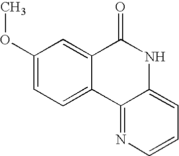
C1(OC)=CC=C2C(=C1)C(=O)NC1=CC=CN=C21
